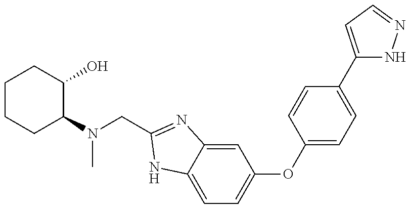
C1CCC(N(C)CC2=NC3=CC(OC4=CC=C(C5=CC=NN5)C=C4)=CC=C3N2)C(O)C1
